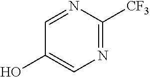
C1(O)=CN=C([CF3])N=C1
